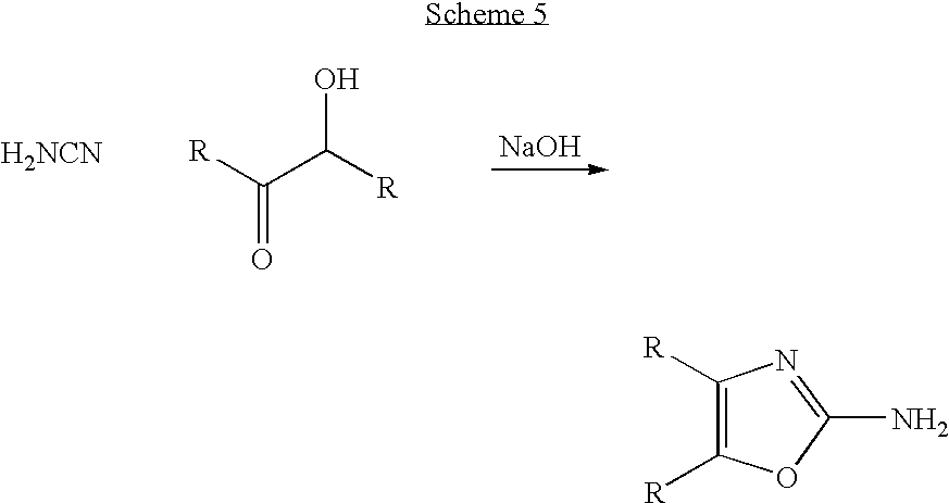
[NaOH].[H2NCN].[R]C(C([R])O)=O.C1([R])=C([R])N=C(N)O1
